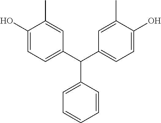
C1(O)=CC=C(C(C2=CC=C(O)C(C)=C2)C2=CC=CC=C2)C=C1C
